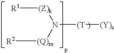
N([(Z)k][R1])([(Q)m][R2])[(T][(Y)s]
